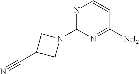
N1=C(N2CC(C#N)C2)N=C(N)C=C1
